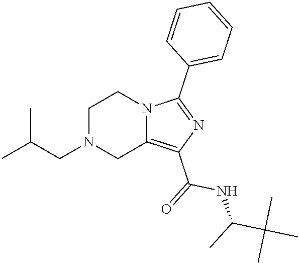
C1N(CC(C)C)CC2=C(C(=O)NC(C(C)(C)C)C)N=C(C3=CC=CC=C3)N2C1
